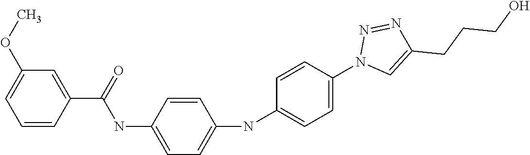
C1=CC(C(=O)NC2=CC=C(NC3=CC=C(N4C=C(CCCO)N=N4)C=C3)C=C2)=CC(OC)=C1
